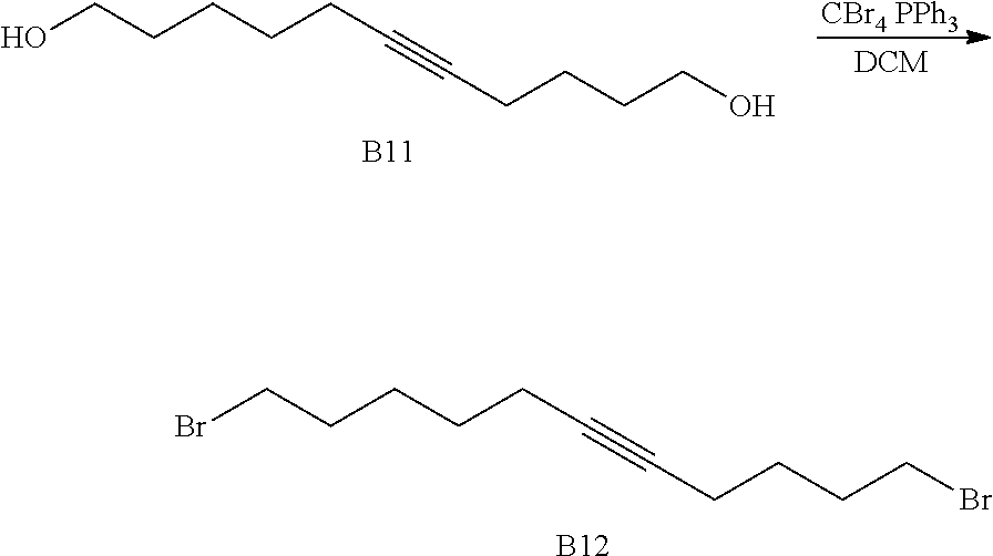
BrCCCCCC#CCCCCBr.[B12].OCCCCCC#CCCCCO.[B11].[CBr4 PPh3]
